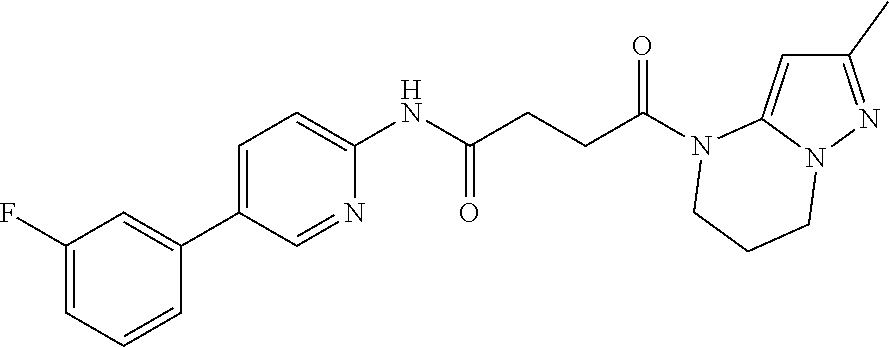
C1(C)=NN2C(=C1)N(C(CCC(NC1=CC=C(C3=CC(F)=CC=C3)C=N1)=O)=O)CCC2
